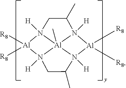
N12([H])CC(C)N3([H])[Al]14(C)N([H])(C(C)CN4([H])[Al]2([R8])[R8])[Al]3([R8])[R8]
